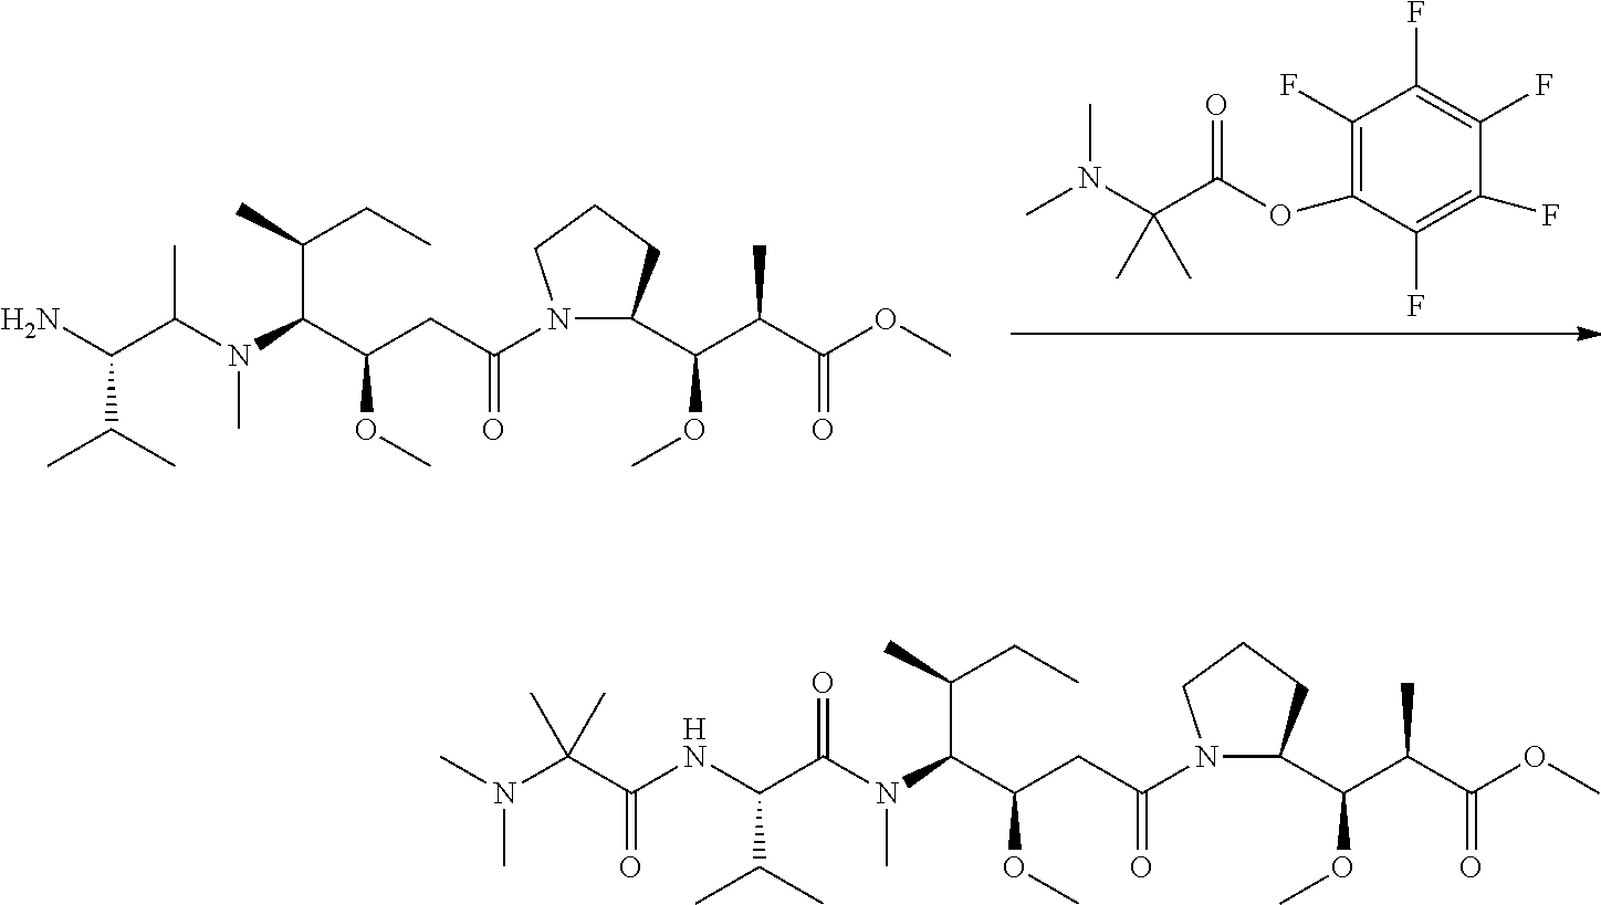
C1(F)=C(OC(C(N(C)C)(C)C)=O)C(F)=C(F)C(F)=C1F.C1(C(C(C(OC)=O)C)OC)CCCN1C(CC(C(N(C(C(N)C(C)C)C)C)C(CC)C)OC)=O.C1(C(C(C(OC)=O)C)OC)CCCN1C(CC(C(N(C(C(NC(C(N(C)C)(C)C)=O)C(C)C)=O)C)C(CC)C)OC)=O
